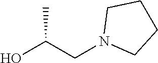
OC(CN1CCCC1)C
